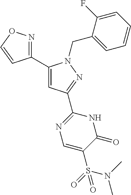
C1(C2=CC(C3=NC=C(S(=O)(=O)N(C)C)C(=O)N3)=NN2CC2=CC=CC=C2F)=NOC=C1
